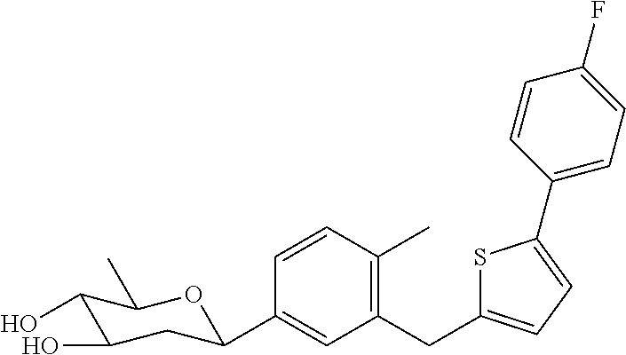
C1=CC(C)=C(CC2=CC=C(C3=CC=C(F)C=C3)S2)C=C1C1CC(O)C(O)C(C)O1
